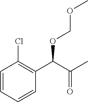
C1=CC=CC(C(C(=O)C)OCOC)=C1Cl
